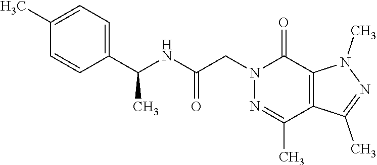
N1=C(C)C2=C(C(=O)N1CC(NC(C1=CC=C(C)C=C1)C)=O)N(C)N=C2C
